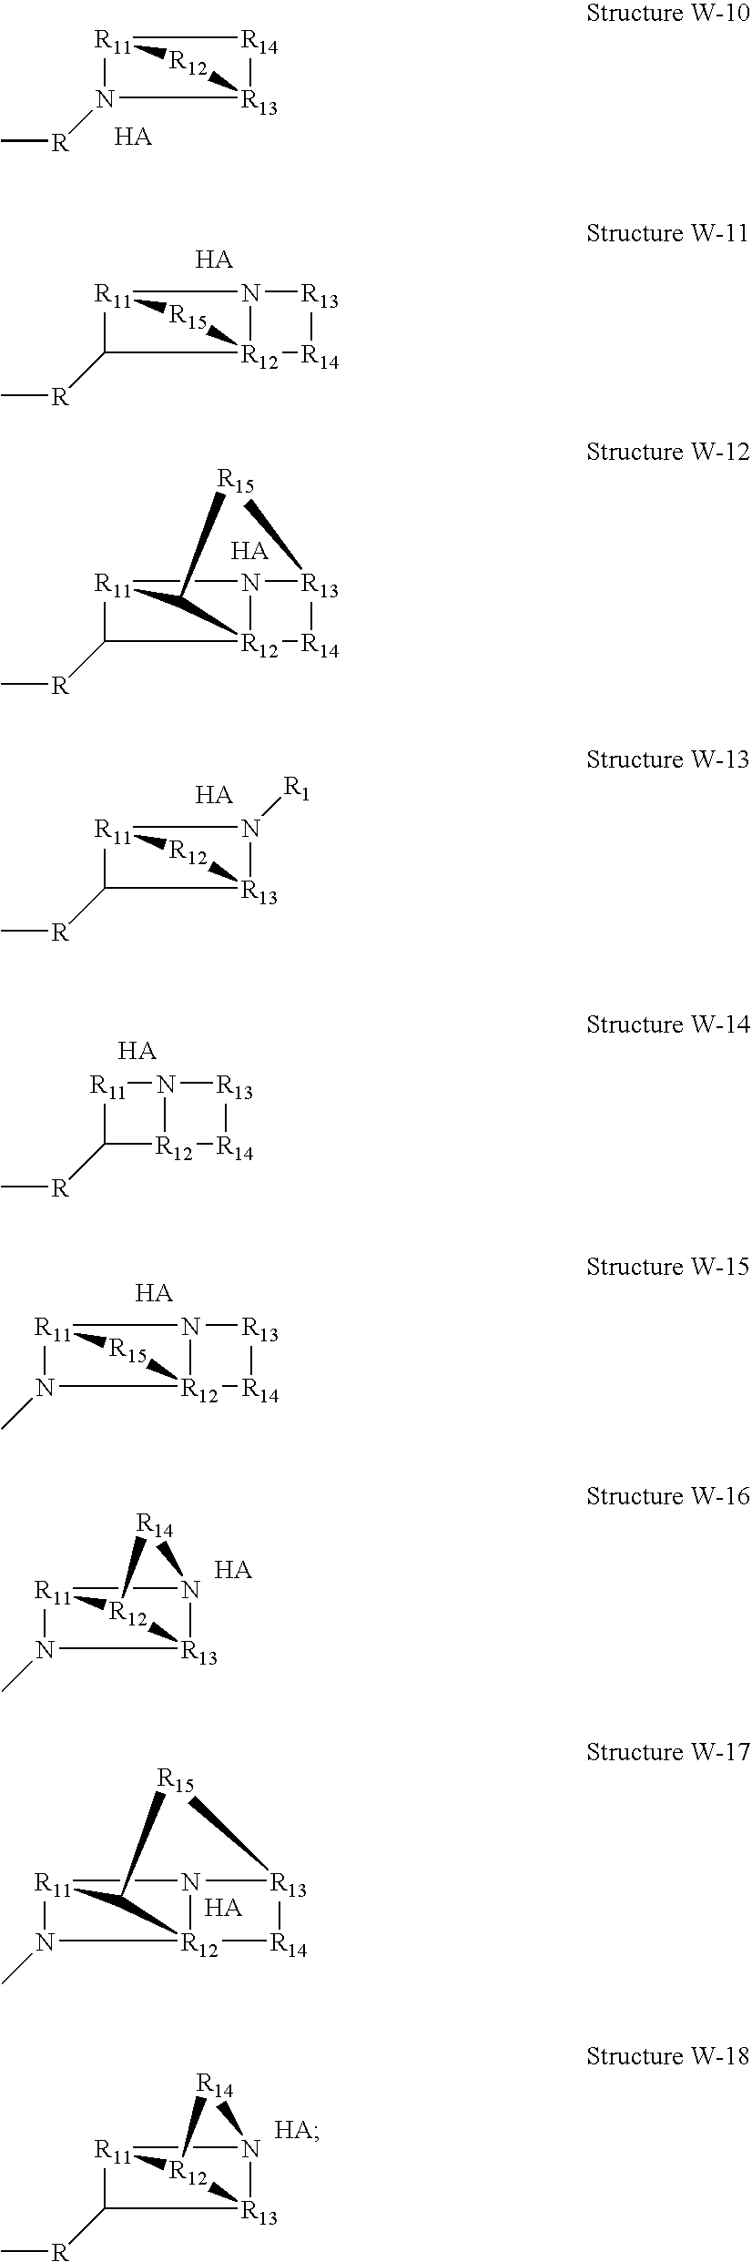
[R14]1[R13]2N([R]C)[R11]1[R12]2.N12[R12]3(C([R]C)[R11]1[R15]3)[R14][R13]2.N12[R12]34C([R]C)[R11]1C3[R15][R13]2[R14]4.N12[R12]3(N(C)[R11]1[R15]3)[R14][R13]2.N12[R12]34N(C)[R11]1C3[R15][R13]2[R14]4.N1([R1])[R13]2C([R]C)[R11]1[R12]2.[R11]1C([R]C)[R12]2N1[R13][R14]2.N12[R13]3N(C)[R11]1[R12]3[R14]2.N12[R13]3C([R]C)[R11]1[R12]3[R14]2
